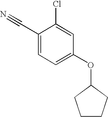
C1(OC2=CC=C(C#N)C(Cl)=C2)CCCC1
